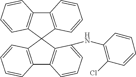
C12=C(C=CC=C1)C1(C3=C2C=CC=C3)C2=C(C3=C1C=CC=C3)C=CC=C2NC1=C(Cl)C=CC=C1
